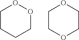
C1CCCOO1.C1COCCO1
